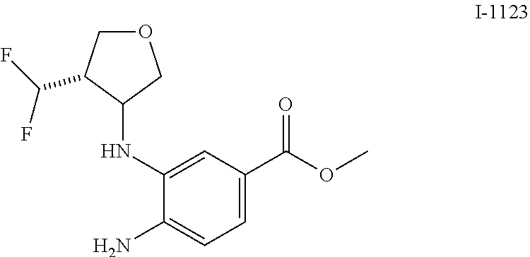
O(C)C(C1=CC=C(N)C(NC2C(C(F)F)COC2)=C1)=O
